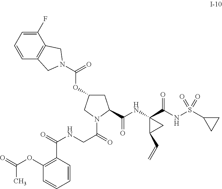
C1=CC2=C(C(F)=C1)CN(C(OC1CC(C(NC3(C(NS(C4CC4)(=O)=O)=O)C(C=C)C3)=O)N(C(CNC(=O)C3=C(OC(=O)C)C=CC=C3)=O)C1)=O)C2
